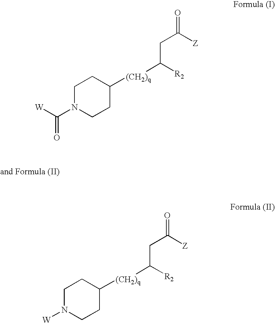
C1N(C([W])=O)CCC([(CH2)q]C(CC([Z])=O)[R2])C1.C1N([W])CCC([(CH2)q]C(CC([Z])=O)[R2])C1
